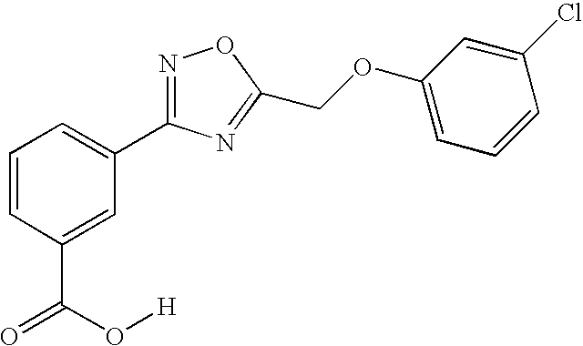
C1=CC(C(=O)O[H])=CC(C2=NOC(COC3=CC=CC(Cl)=C3)=N2)=C1
